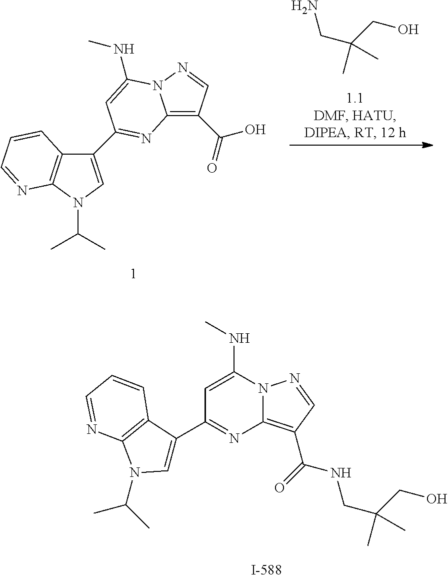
C1(C2=NC3=C(C(=O)O)C=NN3C(NC)=C2)=CN(C(C)C)C2=C1C=CC=N2.NCC(CO)(C)C.C1=C(C2=NC3=C(C(NCC(CO)(C)C)=O)C=NN3C(NC)=C2)C2=C(N1C(C)C)N=CC=C2
